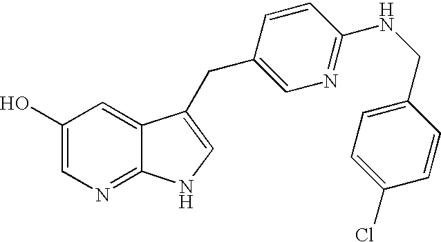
N1=C2C(=CC(O)=C1)C(CC1=CN=C(NCC3=CC=C(Cl)C=C3)C=C1)=CN2
